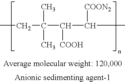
CCC(C)(C)C([COOH])C([COON2])C
